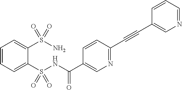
C1=CC=C(S(NC(C2=CN=C(C#CC3=CN=CC=C3)C=C2)=O)(=O)=O)C(S(N)(=O)=O)=C1
